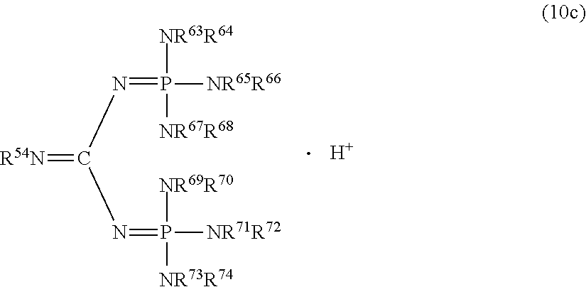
C(=[R54N])(N=P([NR63R64])([NR67R68])[NR65R66])N=P([NR73R74])([NR69R70])[NR71R72].[H]
